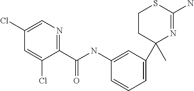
C1=C(Cl)C(C(NC2=CC(C3(C)N=C(N)SCC3)=CC=C2)=O)=NC=C1Cl
